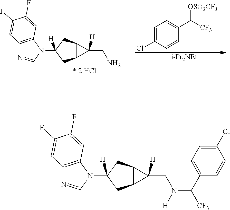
C12=C(N(C3([H])CC4C(C3)C4([H])CN)C=N1)C=C(F)C(F)=C2.C1=C(Cl)C=CC(C([CF3])[OSO2CF3])=C1.[i-Pr2NEt].C12=C(N(C3([H])CC4C(C3)C4([H])CN([H])C([CF3])C3=CC=C(Cl)C=C3)C=N1)C=C(F)C(F)=C2
